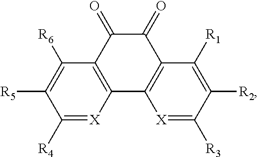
C1([R4])=[X]C2=C(C([R6])=C1[R5])C(=O)C(=O)C1=C2[X]=C([R3])C([R2])=C1[R1]
